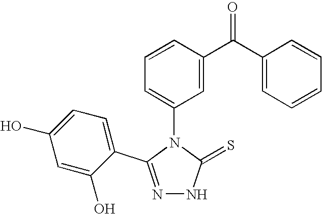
N1=C(C2=CC=C(O)C=C2O)N(C2=CC=CC(C(=O)C3=CC=CC=C3)=C2)C(=S)N1
